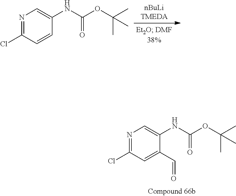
N1=C(Cl)C=C(C=O)C(NC(OC(C)(C)C)=O)=C1.N1=C(Cl)C=CC(NC(OC(C)(C)C)=O)=C1
